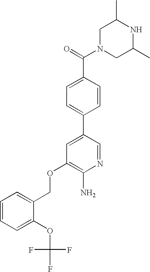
C1N(C(=O)C2=CC=C(C3=CC(OCC4=CC=CC=C4OC(F)(F)F)=C(N)N=C3)C=C2)CC(C)NC1C
